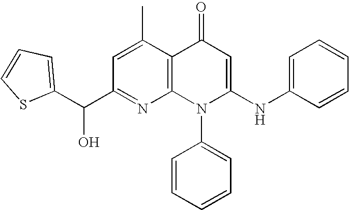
C1(C(O)C2=CC=CS2)=NC2=C(C(C)=C1)C(=O)C=C(NC1=CC=CC=C1)N2C1=CC=CC=C1
